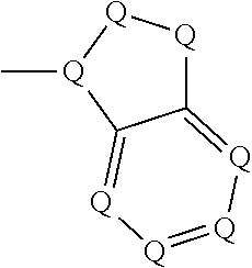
C12=[Q][Q]=[Q][Q]=C1[Q](C)[Q][Q]2
